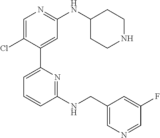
C1=C(Cl)C(C2=CC=CC(NCC3=CN=CC(F)=C3)=N2)=CC(NC2CCNCC2)=N1
